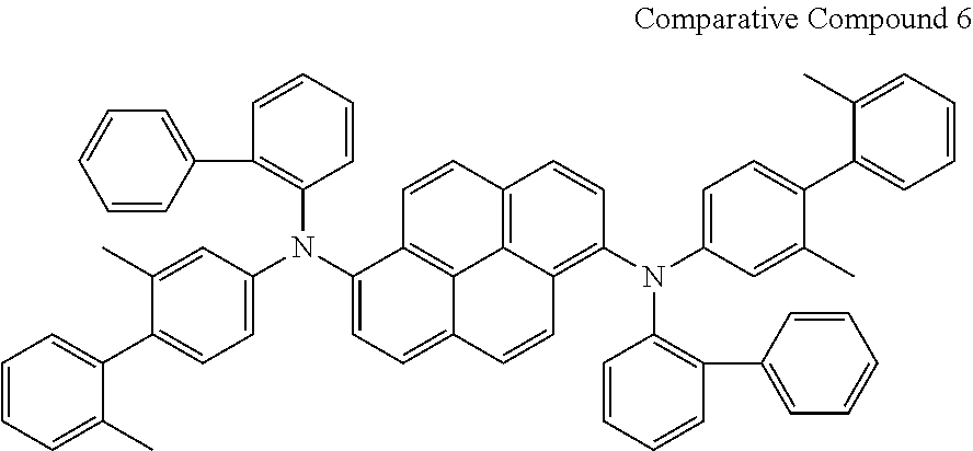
C1=CC=CC(N(C2=CC=C3C4=C2C=CC2=C4C(=C(N(C4=C(C5=CC=CC=C5)C=CC=C4)C4=CC=C(C5=CC=CC=C5C)C(C)=C4)C=C2)C=C3)C2=CC=C(C3=CC=CC=C3C)C(C)=C2)=C1C1=CC=CC=C1
